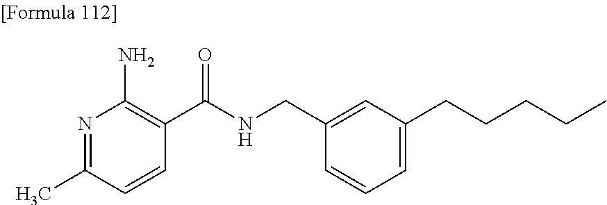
N1=C(C)C=CC(C(NCC2=CC(CCCCC)=CC=C2)=O)=C1N
